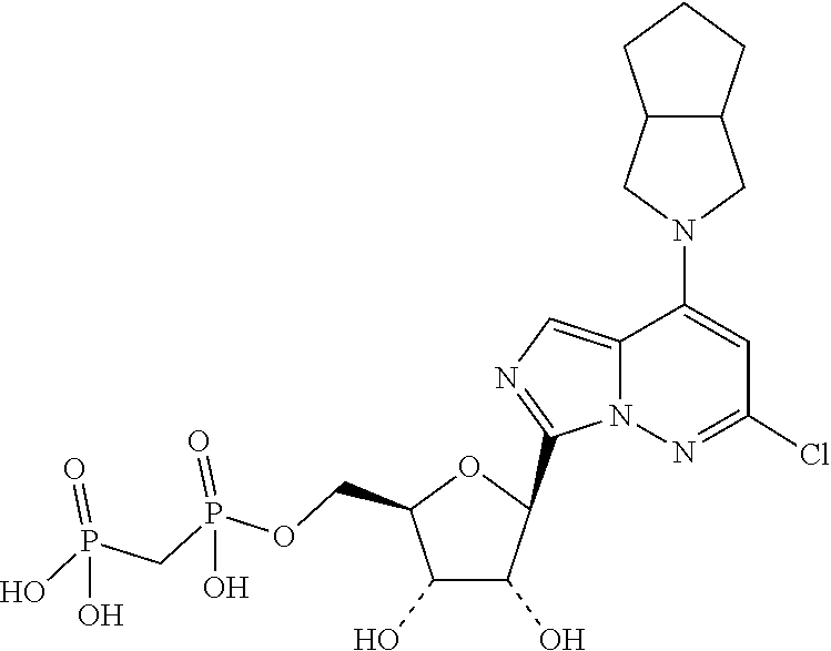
C1(C2C(O)C(O)C(COP(=O)(O)CP(=O)(O)O)O2)=NC=C2C(N3CC4C(C3)CCC4)=CC(Cl)=NN12
